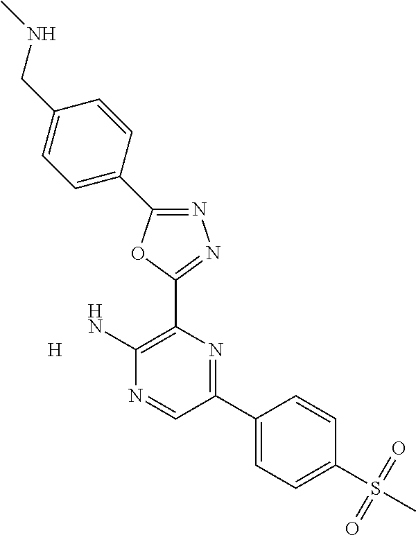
NC1=C(C2=NN=C(C3=CC=C(CNC)C=C3)O2)N=C(C2=CC=C(S(C)(=O)=O)C=C2)C=N1.[H]
